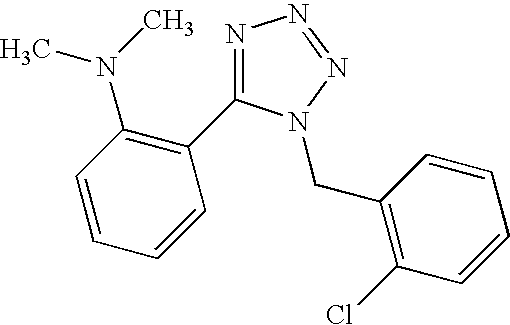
N1=C(C2=C(N(C)C)C=CC=C2)N(CC2=C(Cl)C=CC=C2)N=N1
